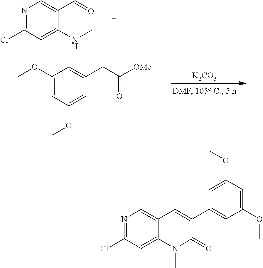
N1=C(Cl)C=C(NC)C(C=O)=C1.[K2CO3].C1(OC)=CC(OC)=CC(CC([OMe])=O)=C1.ClC1=NC=C2C(=C1)N(C)C(=O)C(C1=CC(OC)=CC(OC)=C1)=C2
